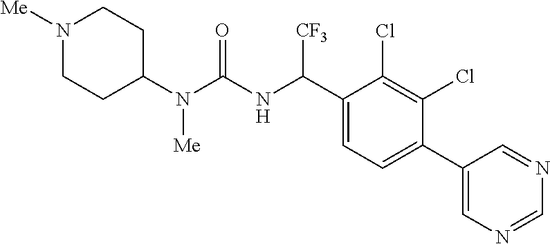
C1(N(C(NC(C2=CC=C(C3=CN=CN=C3)C(Cl)=C2Cl)[CF3])=O)[Me])CCN([Me])CC1
